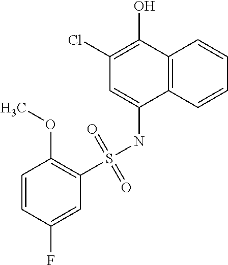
C1(OC)=C(S(NC2=CC(Cl)=C(O)C3=C2C=CC=C3)(=O)=O)C=C(F)C=C1
